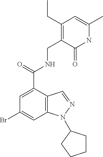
C1=C(C(=O)NCC2=C(CC)C=C(C)NC2=O)C2=C(C=C1Br)N(C1CCCC1)N=C2
